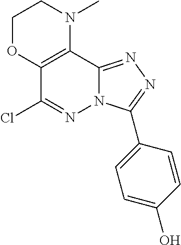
C1OC2=C(N(C)C1)C1=NN=C(C3=CC=C(O)C=C3)N1N=C2Cl
